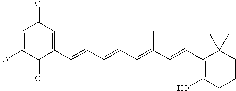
C1(C=C(C=CC=C(C=CC2=C(O)CCCC2(C)C)C)C)=CC(=O)C=C([-O])C1=O
